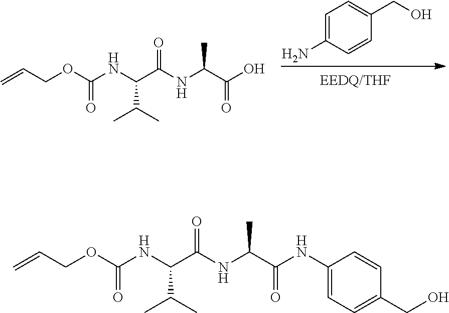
C=CCOC(=O)NC(C(=O)NC(C(O)=O)C)C(C)C.NC1=CC=C(CO)C=C1.C=CCOC(=O)NC(C(=O)NC(C(NC1=CC=C(CO)C=C1)=O)C)C(C)C
